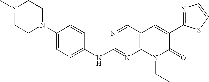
C1(NC2=NC3=C(C(C)=N2)C=C(C2=NC=CS2)C(=O)N3CC)=CC=C(N2CCN(C)CC2)C=C1
